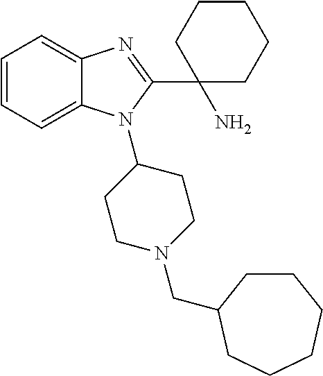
C1=CC=C2C(=C1)N=C(C1(N)CCCCC1)N2C1CCN(CC2CCCCCC2)CC1
